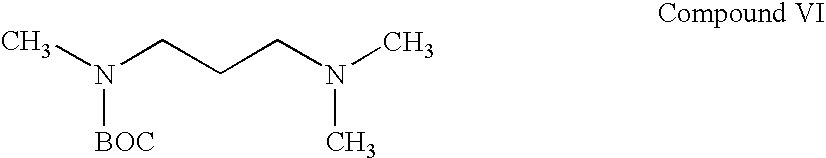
CN(CCCN(C)C)[BOC]
